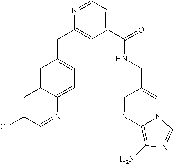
C1=NC(CC2=CC=C3C(=C2)C=C(Cl)C=N3)=CC(C(NCC2=CN3C(=C(N)N=C3)N=C2)=O)=C1
